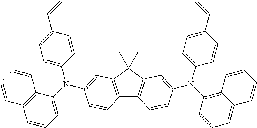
C12=C(C(C)(C)C3=C1C=CC(N(C1=CC=C(C=C)C=C1)C1=C4C(=CC=C1)C=CC=C4)=C3)C=C(N(C1=CC=C(C=C)C=C1)C1=CC=CC3=C1C=CC=C3)C=C2
